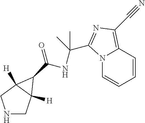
N1CC2([H])C([H])(C1)C2C(=O)NC(C)(C)C1=NC(C#N)=C2C=CC=CN21
